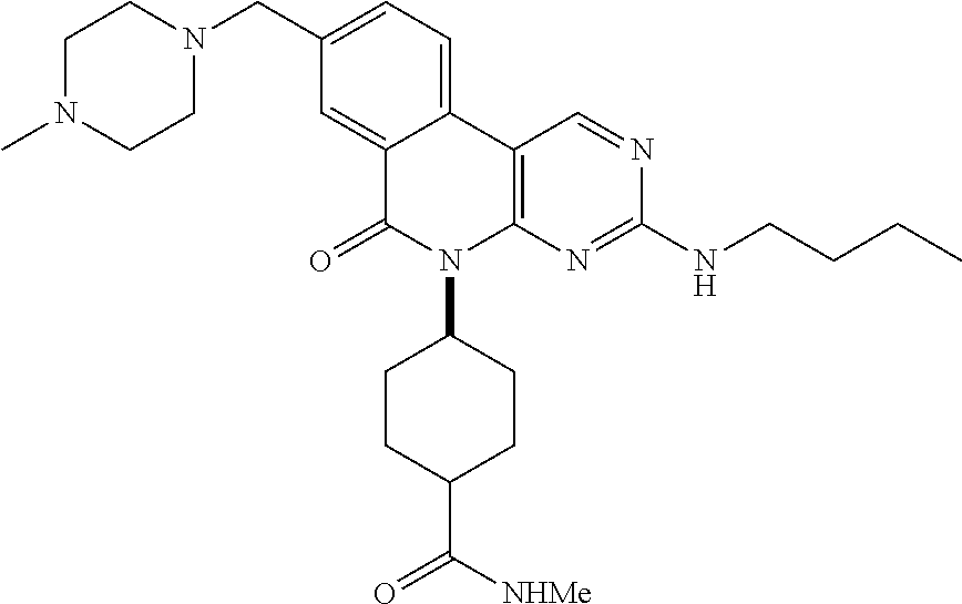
C1N(C)CCN(CC2=CC=C3C(=C2)C(=O)N(C2CCC(C([NHMe])=O)CC2)C2=C3C=NC(NCCCC)=N2)C1
